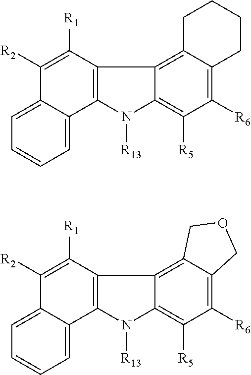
C1=C2C(=CC=C1)C([R2])=C([R1])C1=C2N([R13])C2=C([R5])C([R6])=C3C(=C12)CCCC3.C1=C2C(=CC=C1)C([R2])=C([R1])C1=C2N([R13])C2=C([R5])C([R6])=C3C(=C12)COC3
